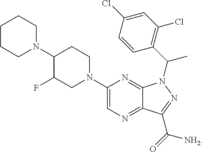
C1CCN(C2C(F)CN(C3=CN=C4C(=N3)N(C(C3=C(Cl)C=C(Cl)C=C3)C)N=C4C(=O)[NH2])CC2)CC1
